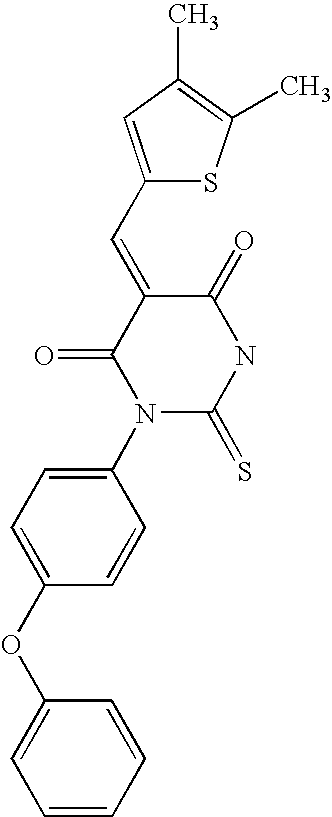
C1(OC2=CC=C(N3C(=S)NC(=O)C(=CC4=CC(C)=C(C)S4)C3=O)C=C2)=CC=CC=C1
